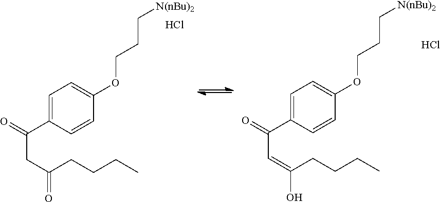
C1=C(C(=O)CC(CCCC)=O)C=CC(OCCC[N(nBu)2])=C1.Cl.C1=C(C(=O)C=C(CCCC)O)C=CC(OCCC[N(nBu)2])=C1.Cl
